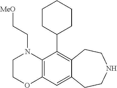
N1(CC[MeO])C2=C(OCC1)C=C1C(=C2C2CCCCC2)CCNCC1
